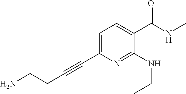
C1=C(C#CCCN)N=C(NCC)C(C(NC)=O)=C1
